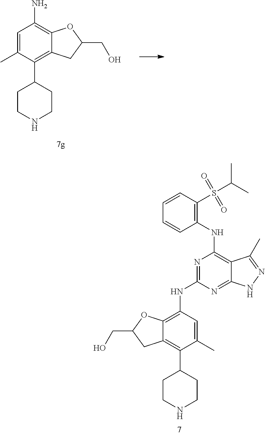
C1=C(C)C(C2CCNCC2)=C2C(=C1N)OC(CO)C2.C12=C(NC3=NC(NC4=C(S(C(C)C)(=O)=O)C=CC=C4)=C4C(=N3)NN=C4C)C=C(C)C(C3CCNCC3)=C1CC(CO)O2
